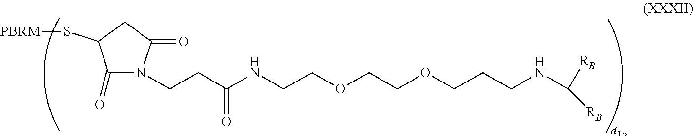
C1(=O)N(CCC(NCCOCCOCCCNC([RB])[RB])=O)C(=O)CC1S[PBRM]
